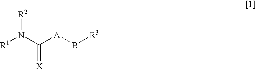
[R1]N(C([A]B[R3])=[X])[R2]
